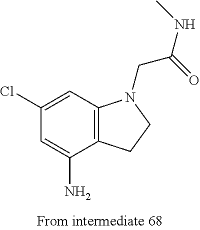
C1(Cl)=CC2=C(C(N)=C1)CCN2CC(NC)=O
